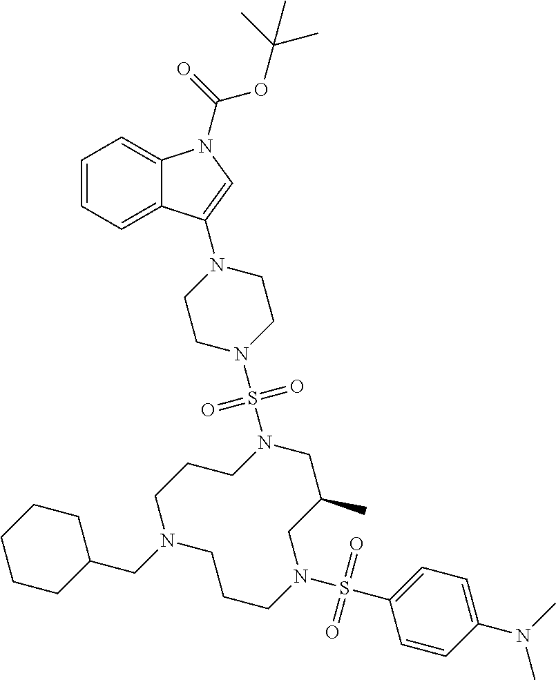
N1(CC2CCCCC2)CCCN(S(C2=CC=C(N(C)C)C=C2)(=O)=O)CC(C)CN(S(N2CCN(C3=CN(C(=O)OC(C)(C)C)C4=CC=CC=C43)CC2)(=O)=O)CCC1
